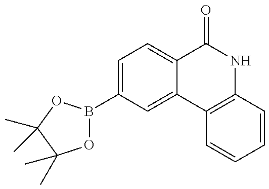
C1=C(B2OC(C)(C)C(C)(C)O2)C=C2C(=C1)C(=O)NC1=C2C=CC=C1
